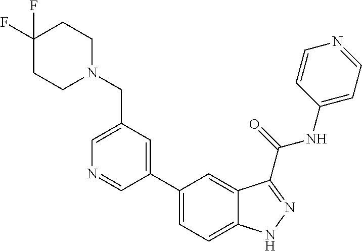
C1(CN2CCC(F)(F)CC2)=CN=CC(C2=CC=C3C(=C2)C(C(NC2=CC=NC=C2)=O)=NN3)=C1
